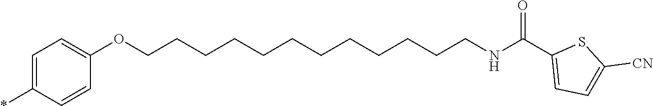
C(CCCCCNC(C1=CC=C([CN])S1)=O)CCCCCCOC1=CC=C(*)C=C1
